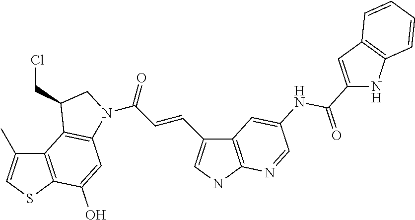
C12=C(SC=C1C)C(O)=CC1=C2C(CCl)CN1C(C=CC1=CNC2=C1C=C(NC(=O)C1=CC3=C(N1)C=CC=C3)C=N2)=O
